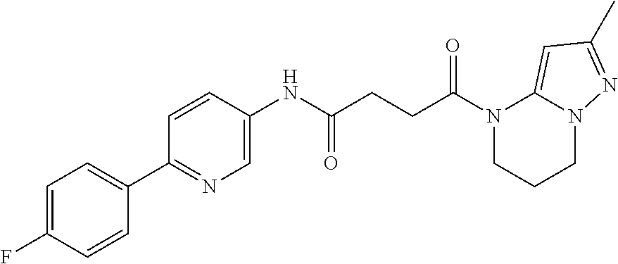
N1(C(CCC(NC2=CN=C(C3=CC=C(F)C=C3)C=C2)=O)=O)CCCN2C1=CC(C)=N2
